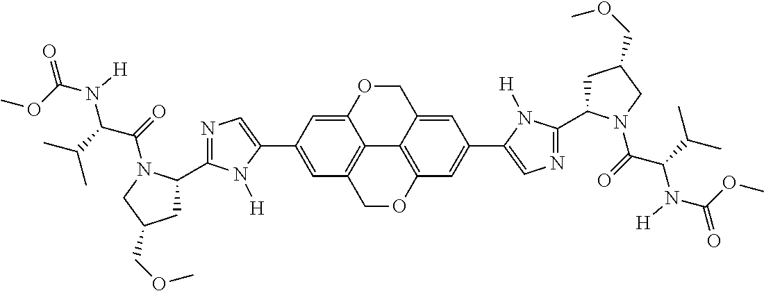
C1(C2=CC3=C4C(=C2)OCC2=CC(C5=CN=C(C6CC(COC)CN6C(=O)C(C(C)C)N(C(OC)=O)[H])N5[H])=CC(=C42)OC3)=CN=C(C2CC(COC)CN2C(=O)C(C(C)C)N(C(OC)=O)[H])N1[H]
